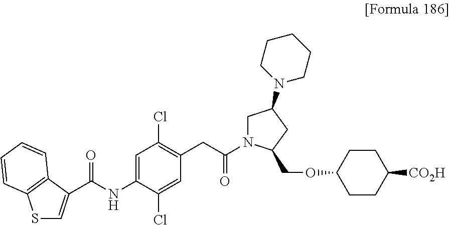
C(NC1=CC(Cl)=C(CC(=O)N2CC(N3CCCCC3)CC2COC2CCC([CO2H])CC2)C=C1Cl)(=O)C1=CSC2=C1C=CC=C2
